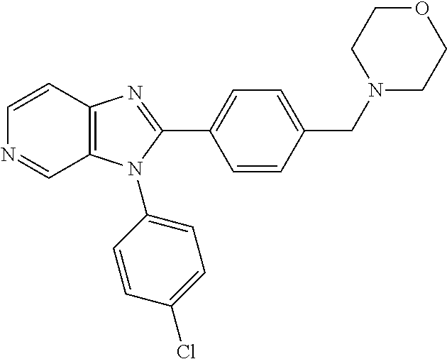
C1=CC2=C(C=N1)N(C1=CC=C(Cl)C=C1)C(C1=CC=C(CN3CCOCC3)C=C1)=N2
